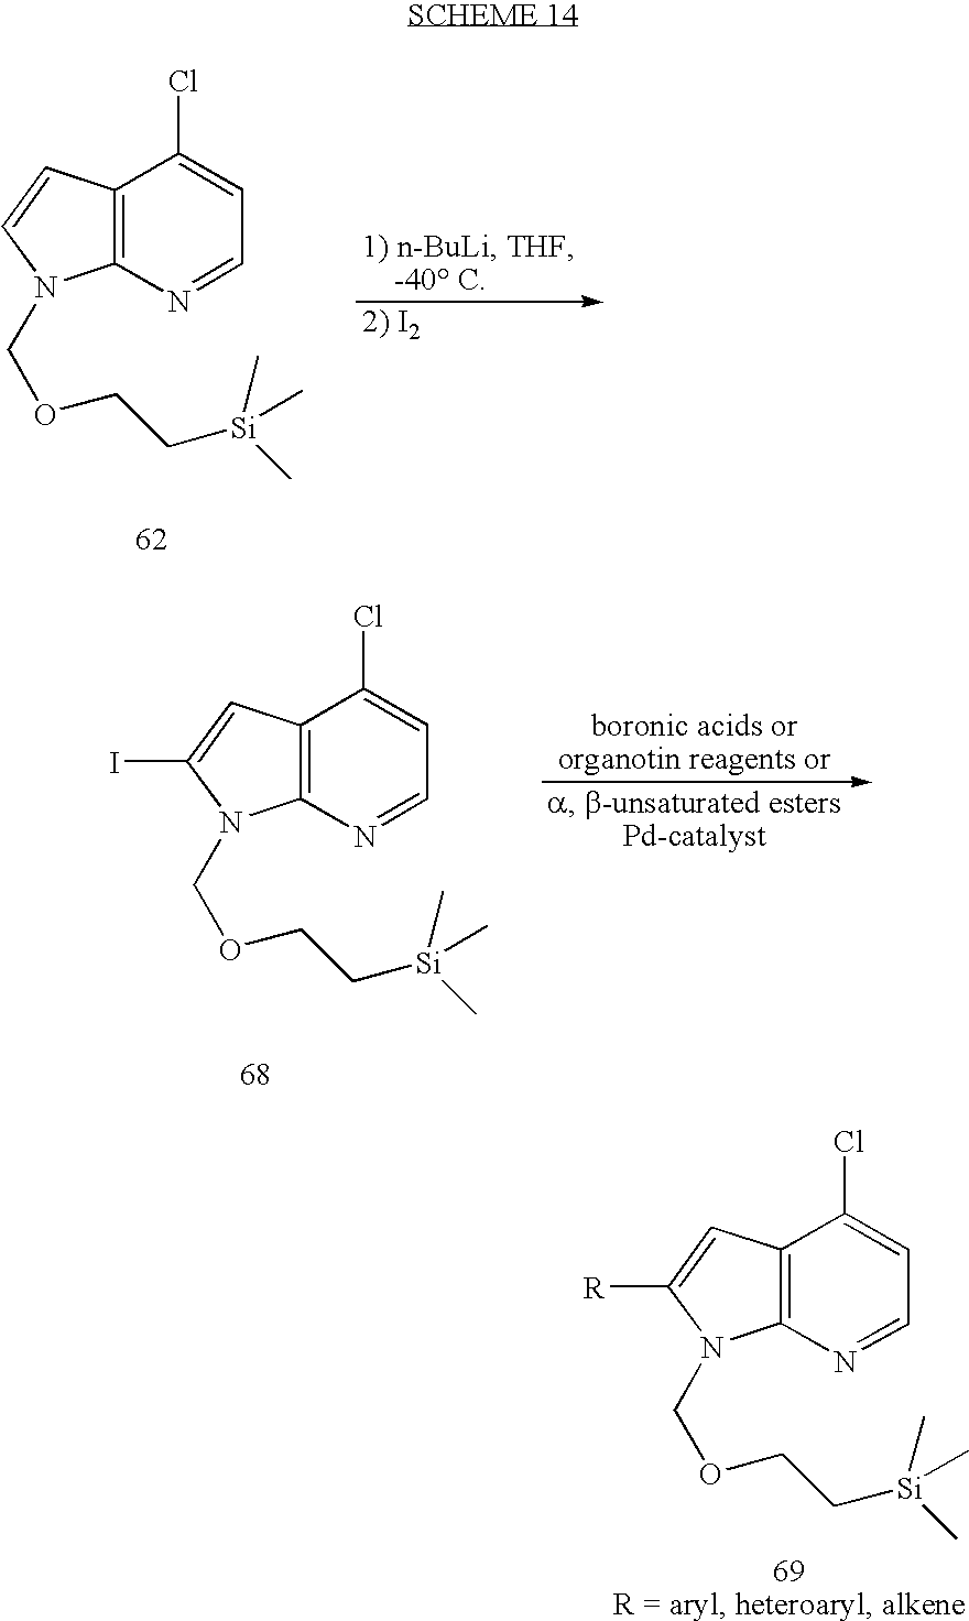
C12=C(N=CC=C1Cl)N(COCC[Si](C)(C)C)C=C2.C12=C(N=CC=C1Cl)N(COCC[Si](C)(C)C)C([R])=C2.C12=C(N=CC=C1Cl)N(COCC[Si](C)(C)C)C(I)=C2
